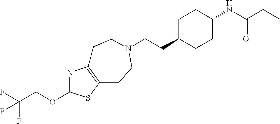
C(CC1CCC(NC(CC)=O)CC1)N1CCC2=C(N=C(OCC(F)(F)F)S2)CC1
